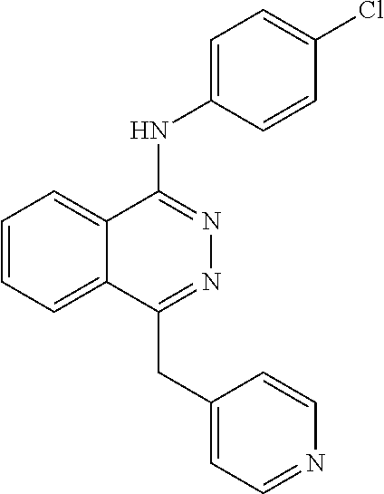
C1=C(NC2=NN=C(CC3=CC=NC=C3)C3=CC=CC=C23)C=CC(Cl)=C1
